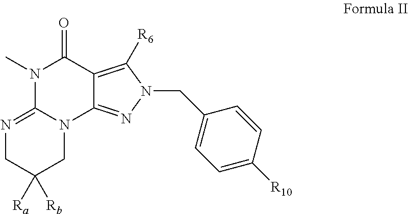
N1=C2N(CC([Ra])([Rb])C1)C1=NN(CC3=CC=C([R10])C=C3)C([R6])=C1C(=O)N2C
